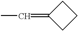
CC=C1CCC1
